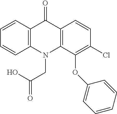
C12=C(N(CC(O)=O)C3=C(C1=O)C=CC(Cl)=C3OC1=CC=CC=C1)C=CC=C2
